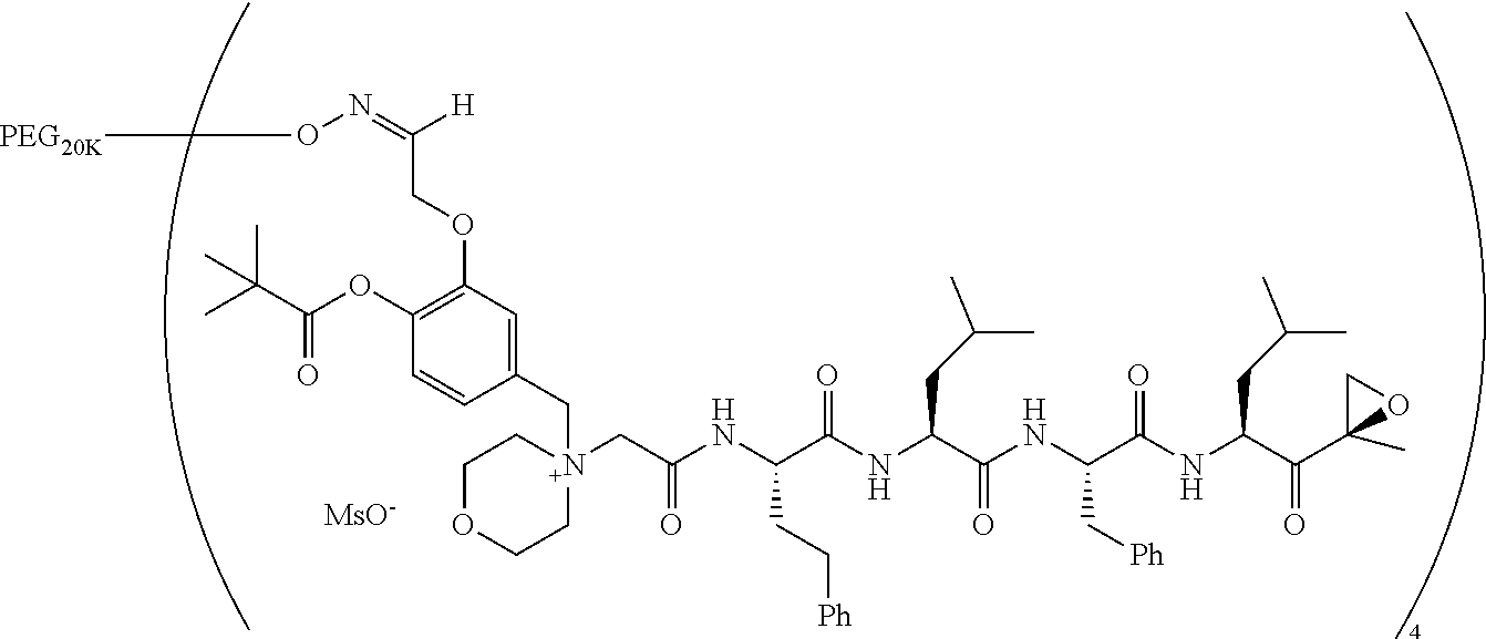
[MsO-].C(COC1=C(OC(C(C)(C)C)=O)C=CC(C[N+]2(CC(NC(C(NC(C(NC(C(NC(C(C3(C)OC3)=O)CC(C)C)=O)C[Ph])=O)CC(C)C)=O)CC[Ph])=O)CCOCC2)=C1)(=NO[PEG20K])[H]
